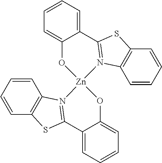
C12=CC=CC=C1O[Zn]1(N3=C(C4=CC=CC=C4O1)SC1=C3C=CC=C1)N1=C2SC2=C1C=CC=C2
